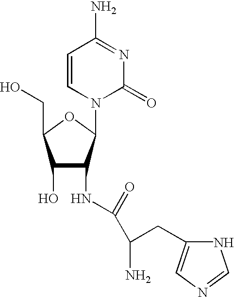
C1(O)C(NC(=O)C(CC2=CN=CN2)N)C(N2C(=O)N=C(N)C=C2)OC1CO
